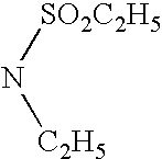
N([SO2C2H5])[C2H5]
